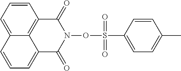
C1=CC2=C3C(=C1)C=CC=C3C(=O)N(OS(C1=CC=C(C)C=C1)(=O)=O)C2=O
